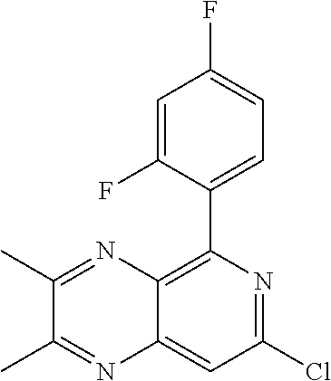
ClC1=NC(C2=CC=C(F)C=C2F)=C2C(=C1)N=C(C)C(C)=N2
